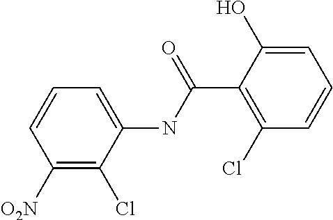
C1([O2N])=C(Cl)C(NC(C2=C(Cl)C=CC=C2O)=O)=CC=C1
